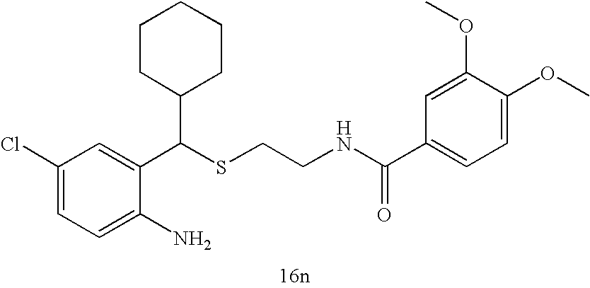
C1=C(N)C(C(SCCNC(C2=CC=C(OC)C(OC)=C2)=O)C2CCCCC2)=CC(Cl)=C1
